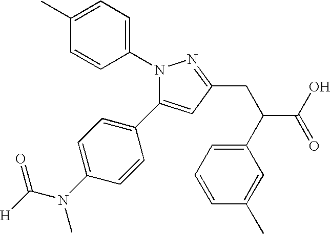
N1(C2=CC=C(C)C=C2)C(C2=CC=C(N(C([H])=O)C)C=C2)=CC(CC(C(O)=O)C2=CC=CC(C)=C2)=N1
